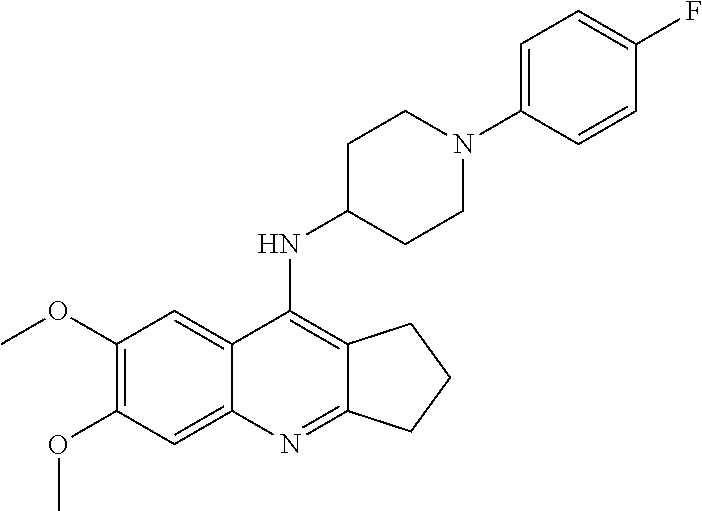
C1(OC)=C(OC)C=C2C(=C1)C(NC1CCN(C3=CC=C(F)C=C3)CC1)=C1C(=N2)CCC1
